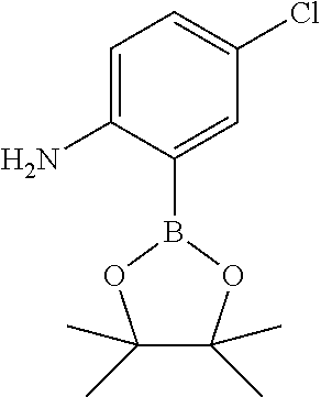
C1=C(N)C(B2OC(C)(C)C(C)(C)O2)=CC(Cl)=C1
